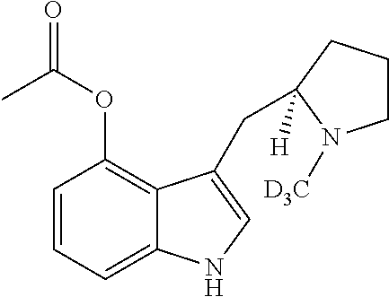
C1=CC=C2C(=C1OC(=O)C)C(CC1([H])CCCN1[D3C])=CN2
